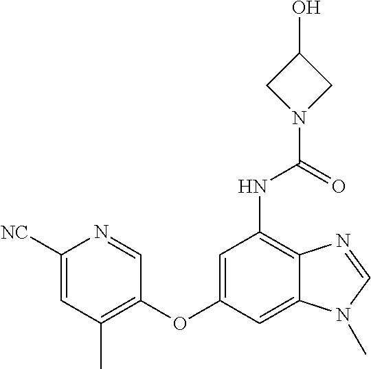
C1=NC([NC])=CC(C)=C1OC1=CC(NC(=O)N2CC(O)C2)=C2C(=C1)N(C)C=N2
